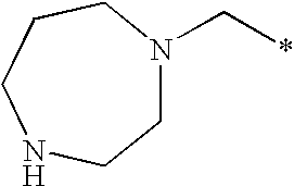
C1N(C*)CCCNC1
